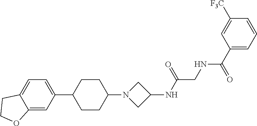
C12=CC(C3CCC(N4CC(NC(CNC(C5=CC=CC([F3C])=C5)=O)=O)C4)CC3)=CC=C1CCO2
